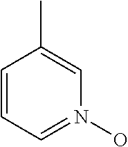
C1=CC(C)=CN(O)=C1
